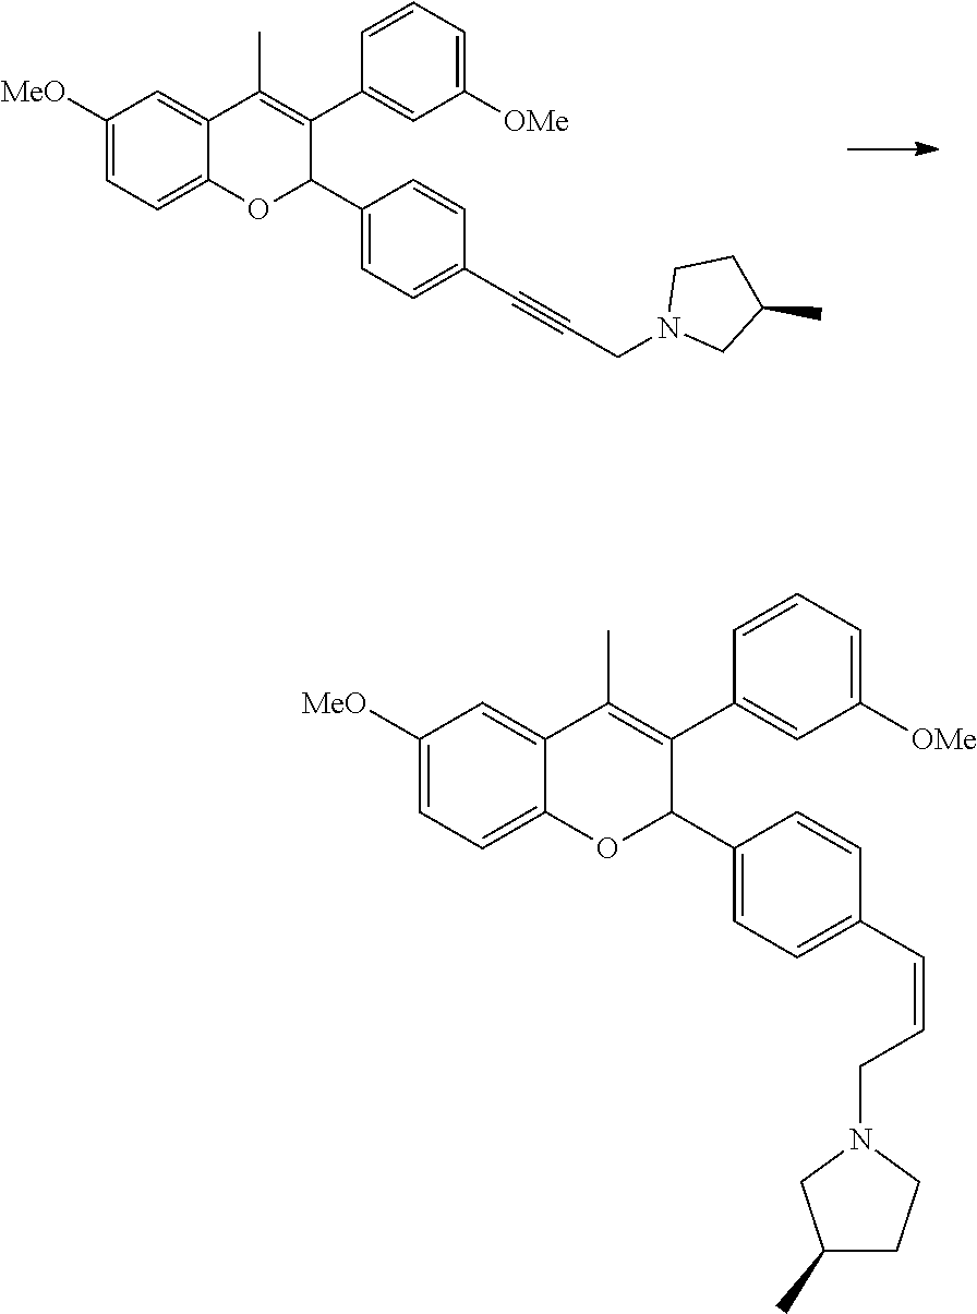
C1([MeO])=CC=C2C(=C1)C(C)=C(C1=CC([OMe])=CC=C1)C(C1=CC=C(C#CCN3CC(C)CC3)C=C1)O2.C1([MeO])=CC=C2C(=C1)C(C)=C(C1=CC([OMe])=CC=C1)C(C1=CC=C(C=CCN3CC(C)CC3)C=C1)O2
